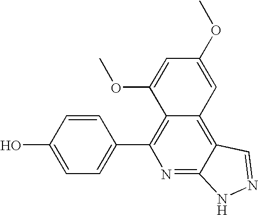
C1=C(O)C=CC(C2=C3C(=C4C(=N2)NN=C4)C=C(OC)C=C3OC)=C1
